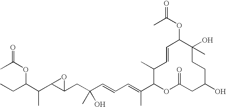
CCC(C(C1C(CC(C=CC=C(C2OC(=O)CC(O)CCC(O)(C)C(OC(C)=O)C=CC2C)C)(O)C)O1)C)OC(C)=O
